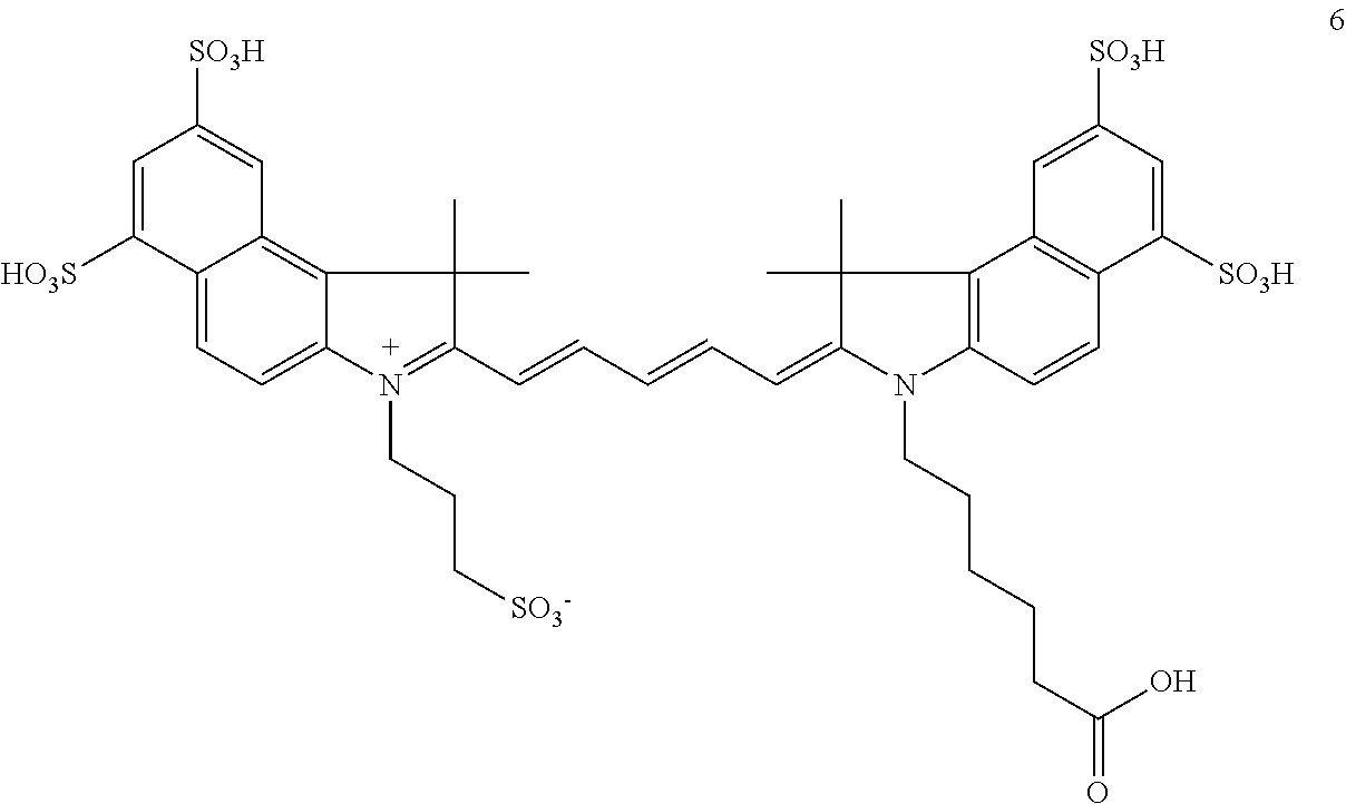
C12=CC=C3C(=C1C=C([SO3H])C=C2[HO3S])C(C)(C)C(C=CC=CC=C1N(CCCCCC(=O)O)C2=C(C1(C)C)C1=C(C=C2)C([SO3H])=CC([SO3H])=C1)=N3CCC[SO3-]
